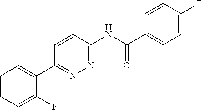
C1=CC=C(F)C(C2=NN=C(NC(C3=CC=C(F)C=C3)=O)C=C2)=C1
